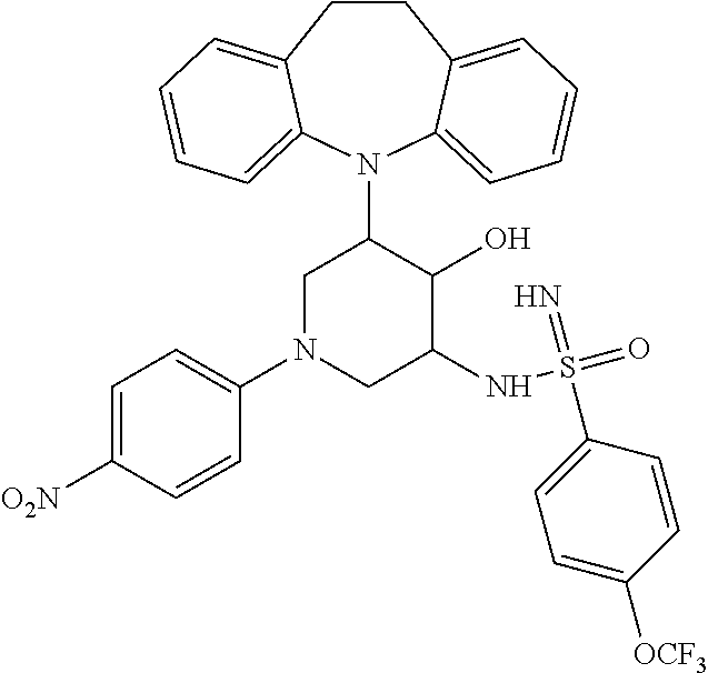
C12=CC=CC=C1N(C1CN(C3=CC=C([O2N])C=C3)CC(NS(=O)(=N)C3=CC=C([OCF3])C=C3)C1O)C1=CC=CC=C1CC2
